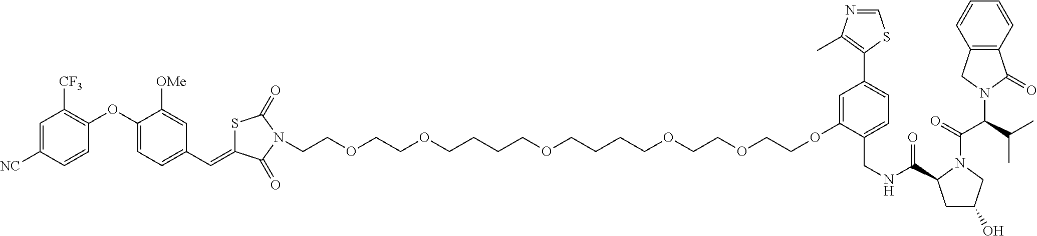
C1=C(OCCOCCOCCCCOCCCCOCCOCCN2C(=O)C(=CC3=CC=C(OC4=C([CF3])C=C([NC])C=C4)C([OMe])=C3)SC2=O)C(CNC(=O)C2CC(O)CN2C(=O)C(C(C)C)N2C(=O)C3=C(C2)C=CC=C3)=CC=C1C1=C(C)N=CS1
